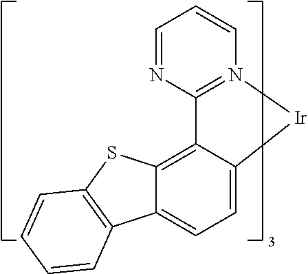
C1=NC2=N(C=C1)[Ir]C1=CC=C3C(=C21)SC1=C3C=CC=C1
